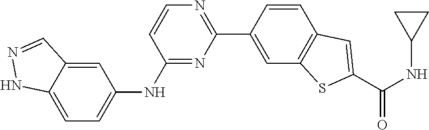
C1=CC(C2=NC=CC(NC3=CC=C4C(=C3)C=NN4)=N2)=CC2=C1C=C(C(NC1CC1)=O)S2
